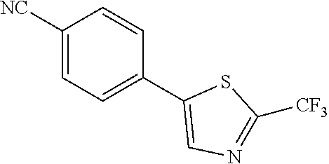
C1([NC])=CC=C(C2=CN=C([CF3])S2)C=C1
